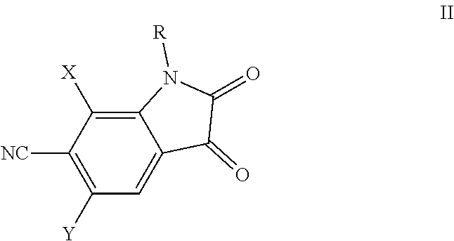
C12=CC([Y])=C([NC])C([X])=C1N([R])C(=O)C2=O
